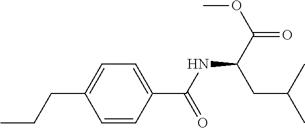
C1=C(C(NC(C(=O)OC)CC(C)C)=O)C=CC(CCC)=C1
